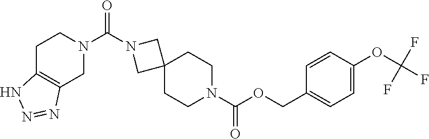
C1C2=C(CN(C(N3CC4(C3)CCN(C(OCC3=CC=C(OC(F)(F)F)C=C3)=O)CC4)=O)C1)N=NN2
